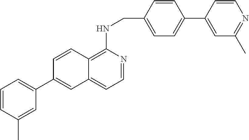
C12=C(NCC3=CC=C(C4=CC(C)=NC=C4)C=C3)N=CC=C1C=C(C1=CC=CC(C)=C1)C=C2
